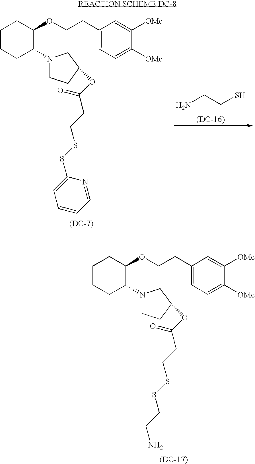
[(DC-7)].C1CCC(N2CCC(OC(CCSSC3=CC=CC=N3)=O)C2)C(OCCC2=CC=C([OMe])C([OMe])=C2)C1.[(DC-16)].NCCS.[(DC-17)].C1CCC(N2CCC(OC(CCSSCCN)=O)C2)C(OCCC2=CC=C([OMe])C([OMe])=C2)C1
